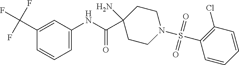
C1=C(C(F)(F)F)C=CC=C1NC(C1(N)CCN(S(C2=C(Cl)C=CC=C2)(=O)=O)CC1)=O
